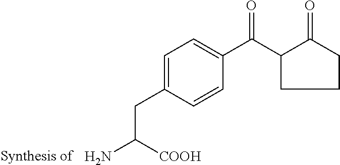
C1=C(CC([COOH])N)C=CC(C(=O)C2C(=O)CCC2)=C1
